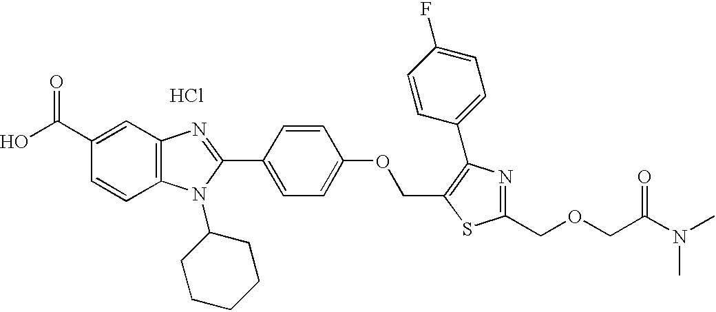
OC(C1=CC2=C(C=C1)N(C1CCCCC1)C(C1=CC=C(OCC3=C(C4=CC=C(F)C=C4)N=C(COCC(N(C)C)=O)S3)C=C1)=N2)=O.Cl
